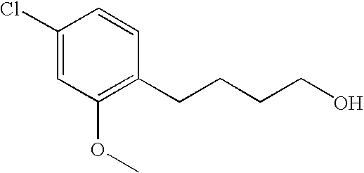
C1(Cl)=CC(OC)=C(CCCCO)C=C1
